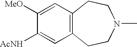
C1([AcNH])=CC2=C(C=C1[MeO])CCN(C)CC2
